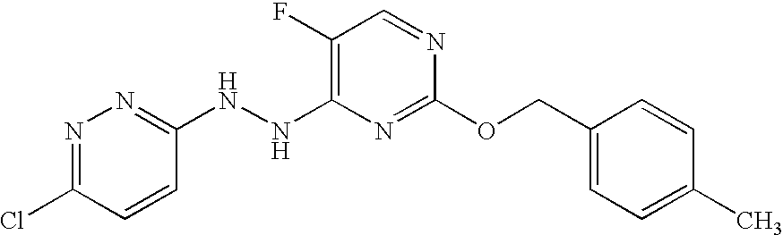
C1(F)=C(NNC2=NN=C(Cl)C=C2)N=C(OCC2=CC=C(C)C=C2)N=C1
